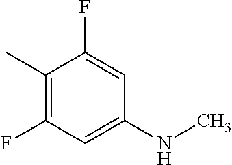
C1(C)=C(F)C=C(NC)C=C1F
